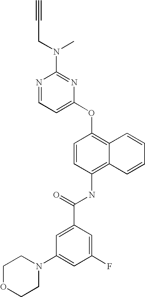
N1=CC=C(OC2=C3C(=C(NC(C4=CC(N5CCOCC5)=CC(F)=C4)=O)C=C2)C=CC=C3)N=C1N(C)CC#C
